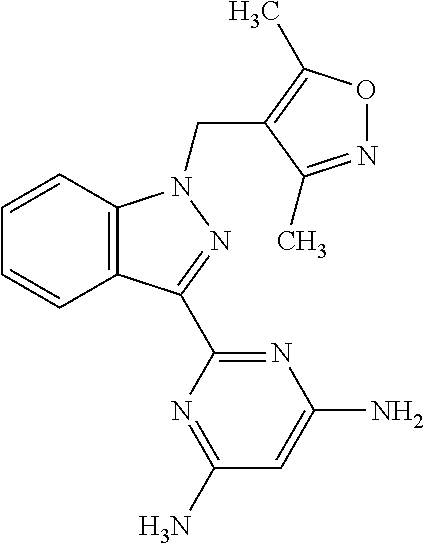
C1(C2=NN(CC3=C(C)ON=C3C)C3=C2C=CC=C3)=NC(N)=CC(N)=N1
